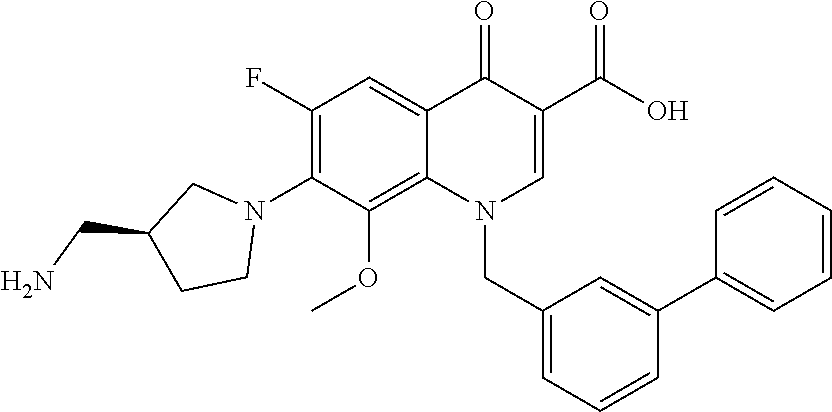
C1(F)=C(N2CC(CN)CC2)C(OC)=C2C(=C1)C(=O)C(C(O)=O)=CN2CC1=CC=CC(C2=CC=CC=C2)=C1
